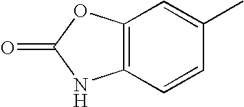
C12=C(NC(=O)O1)C=CC(C)=C2
